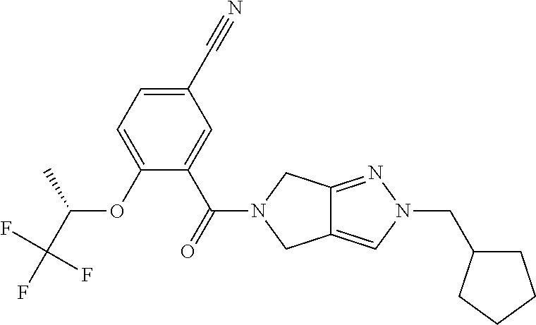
O(C1=CC=C(C#N)C=C1C(=O)N1CC2=CN(CC3CCCC3)N=C2C1)C(C(F)(F)F)C
